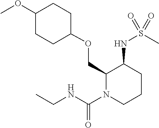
C1(OC)CCC(OCC2C(NS(C)(=O)=O)CCCN2C(NCC)=O)CC1
